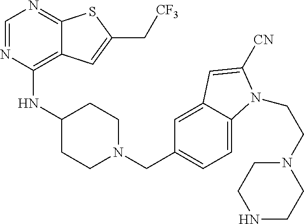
C1=NC(NC2CCN(CC3=CC=C4C(=C3)C=C([CN])N4CCN3CCNCC3)CC2)=C2C(=N1)SC(C[CF3])=C2
